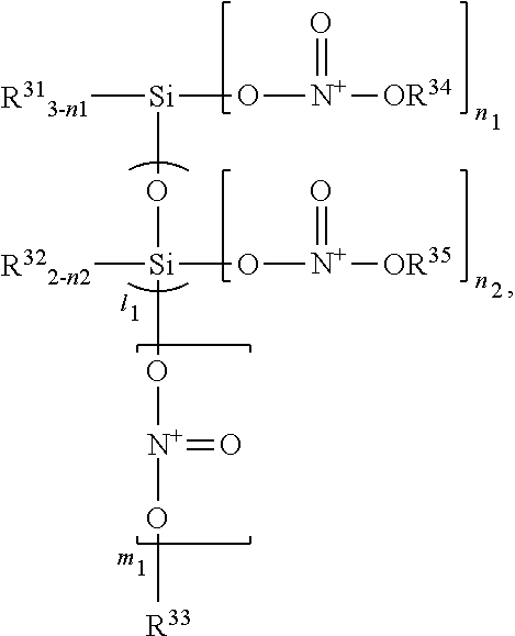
[R313-n1][Si](O[N+]([OR34])=O)O[Si](O[N+](O[R33])=O)(O[N+]([OR35])=O)[R322-n2]
